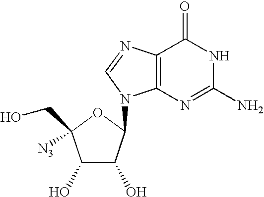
C1(O)C(O)C(N2C3=C(N=C2)C(=O)NC(N)=N3)OC1([N3])CO
